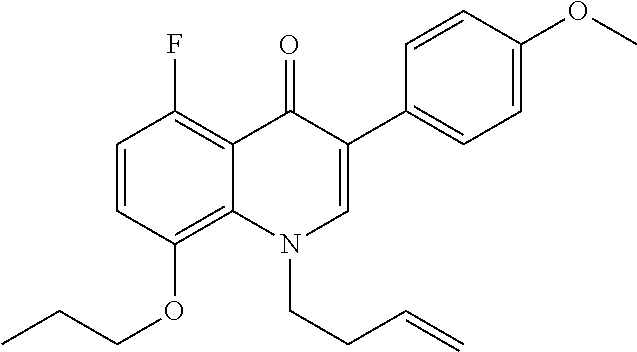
C1=CC(OCCC)=C2C(=C1F)C(=O)C(C1=CC=C(OC)C=C1)=CN2CCC=C
